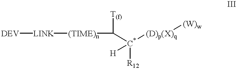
[DEV][LINK][(TIME)n]C([T(f)])[C*]([(D)p(X)q][(W)w])([R12])[H]
